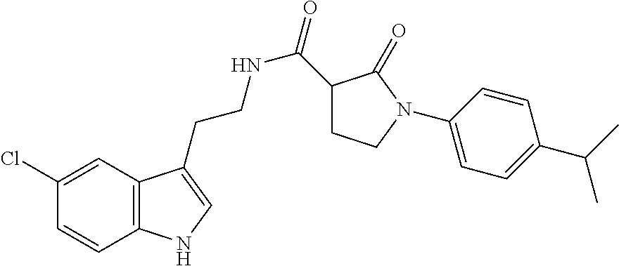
N(CCC1=CNC2=C1C=C(Cl)C=C2)C(=O)C1CCN(C2=CC=C(C(C)C)C=C2)C1=O
